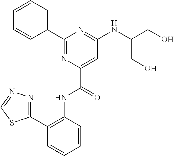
C1=CC=CC(C2=NC(C(=O)NC3=C(C4=NN=CS4)C=CC=C3)=CC(NC(CO)CO)=N2)=C1
